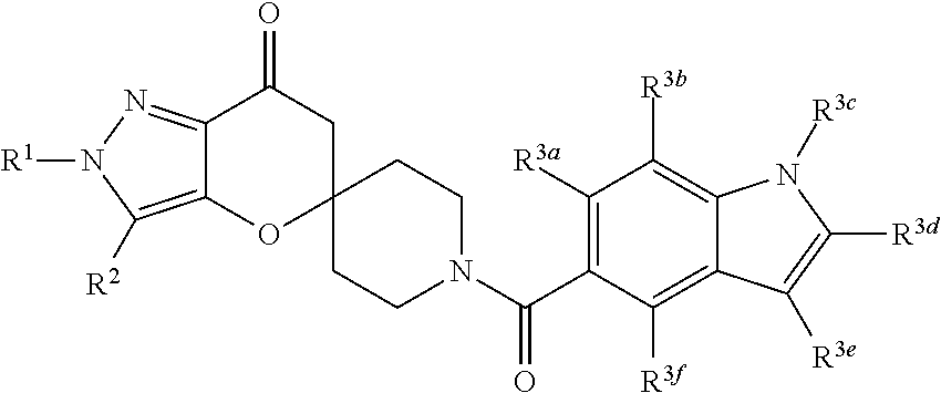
C12=NN([R1])C([R2])=C1OC1(CC2=O)CCN(C(=O)C2=C([R3a])C([R3b])=C3C(=C2[R3f])C([R3e])=C([R3d])N3[R3c])CC1
